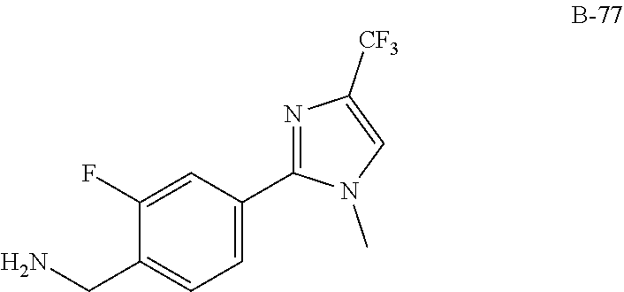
C1=C(C2=NC([CF3])=CN2C)C=C(F)C(CN)=C1
